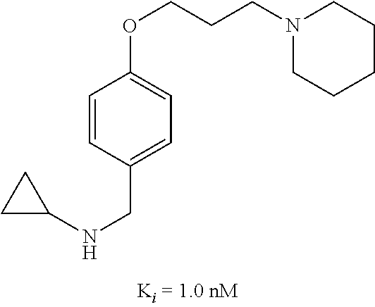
N(C1CC1)CC1=CC=C(OCCCN2CCCCC2)C=C1
